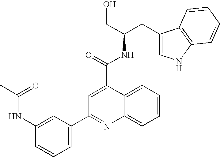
C1=C(C2=NC3=CC=CC=C3C(C(=O)NC(CO)CC3=CNC4=C3C=CC=C4)=C2)C=C(NC(C)=O)C=C1
